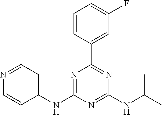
C1=CC(C2=NC(NC(C)C)=NC(NC3=CC=NC=C3)=N2)=CC(F)=C1
